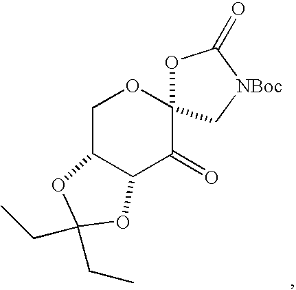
C1C2C(C(=O)C3(O1)OC(=O)[NBoc]C3)OC(CC)(CC)O2
